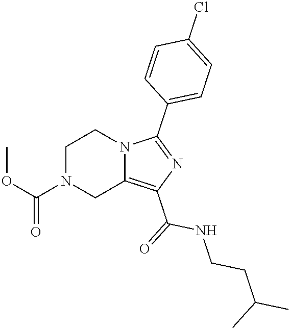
O(C(N1CC2=C(C(=O)NCCC(C)C)N=C(C3=CC=C(Cl)C=C3)N2CC1)=O)C
